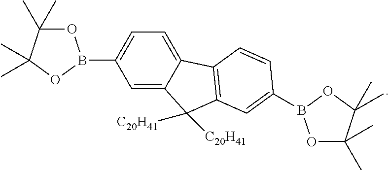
C1=C(B2OC(C)(C)C(C)(C)O2)C=C2C(=C1)C1=C(C2([C20H41])[C20H41])C=C(B2OC(C)(C)C(C)(C)O2)C=C1
